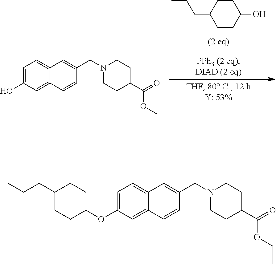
C1(CCC)CCC(O)CC1.OC1=CC=C2C(=C1)C=CC(CN1CCC(C(=O)OCC)CC1)=C2.O(C1=CC=C2C(=C1)C=CC(CN1CCC(C(=O)OCC)CC1)=C2)C1CCC(CCC)CC1
